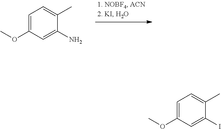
C1=C(OC)C=C(N)C(C)=C1.C1=C(OC)C=C(I)C(C)=C1
